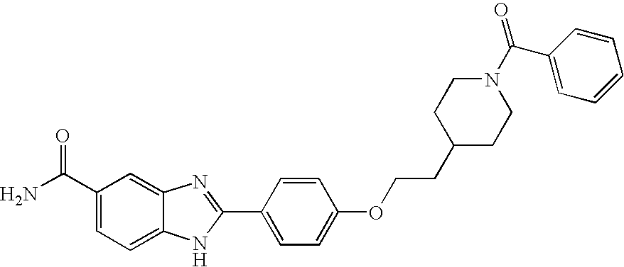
C12=CC(C(=O)N)=CC=C1NC(C1=CC=C(OCCC3CCN(C(=O)C4=CC=CC=C4)CC3)C=C1)=N2
